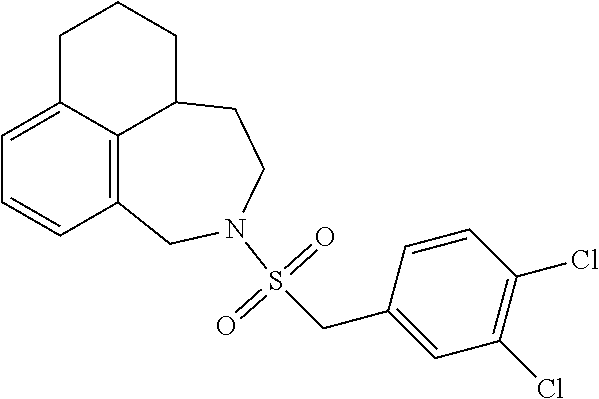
C1=C2C3=C(C=C1)CN(S(CC1=CC(Cl)=C(Cl)C=C1)(=O)=O)CCC3CCC2
